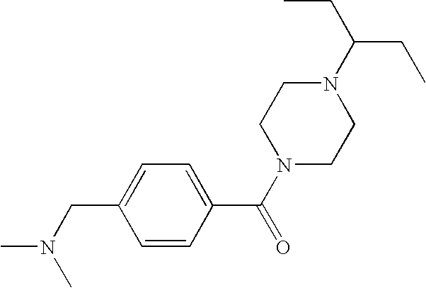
N1(C(CC)CC)CCN(C(C2=CC=C(CN(C)C)C=C2)=O)CC1
